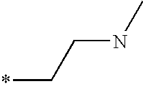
*CCNC
